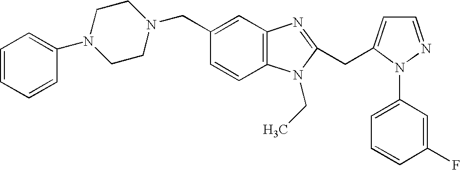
C1CN(CC2=CC3=C(C=C2)N(CC)C(CC2=CC=NN2C2=CC=CC(F)=C2)=N3)CCN1C1=CC=CC=C1
